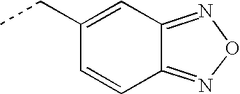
C1(CC)=CC2=NON=C2C=C1
